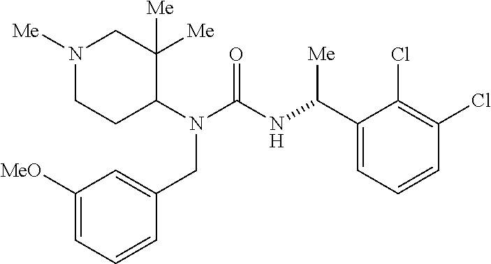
N1([Me])CCC(N(C(NC(C2=CC=CC(Cl)=C2Cl)[Me])=O)CC2=CC([MeO])=CC=C2)C([Me])([Me])C1
